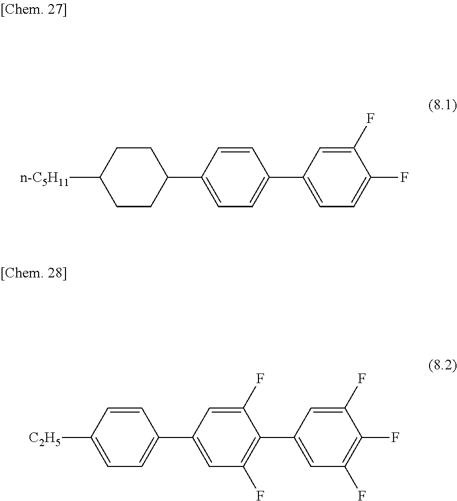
C1CC([n-C5H11])CCC1C1=CC=C(C2=CC=C(F)C(F)=C2)C=C1.C1=CC([C2H5])=CC=C1C1=CC(F)=C(C2=CC(F)=C(F)C(F)=C2)C(F)=C1
